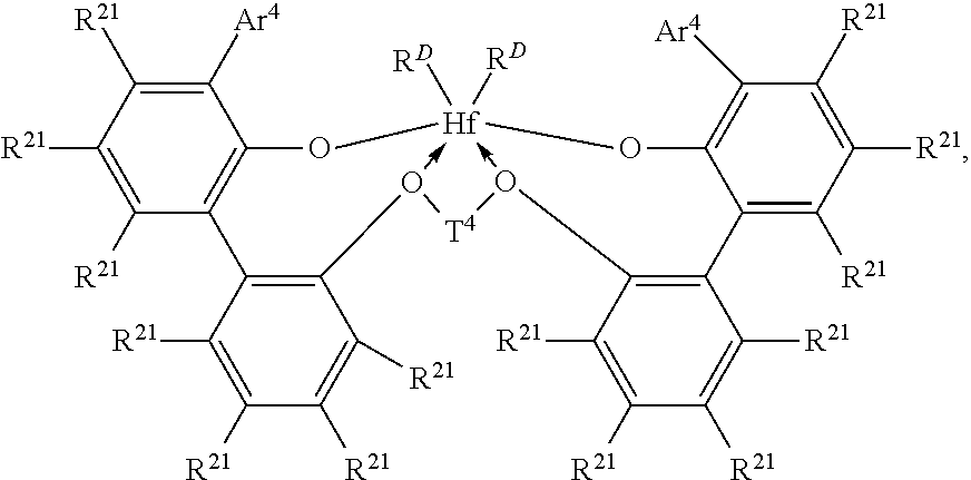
[Hf]123([RD])([RD])-O([T4]O->1C1=C(C4=C([R21])C([R21])=C([R21])C([Ar4])=C4O2)C([R21])=C([R21])C([R21])=C1[R21])C1=C(C2=C(O3)C([Ar4])=C([R21])C([R21])=C2[R21])C([R21])=C([R21])C([R21])=C1[R21]
